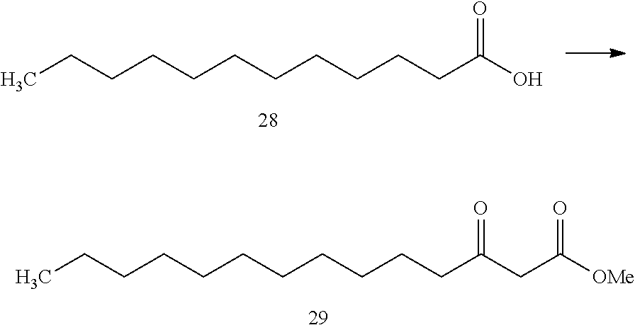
CCCCCCCCCCCC(CC([OMe])=O)=O.CCCCCCCCCCCC(O)=O
